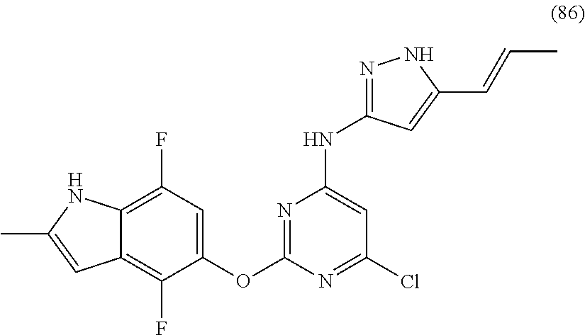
C1(F)=C2C(=C(F)C(OC3=NC(NC4=NNC(C=CC)=C4)=CC(Cl)=N3)=C1)C=C(C)N2
